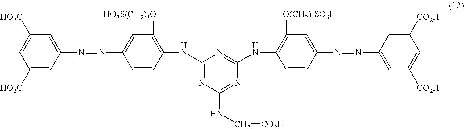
C1([HO2C])=CC(N=NC2=CC([HO3S(CH2)3O])=C(NC3=NC(NC[CO2H])=NC(NC4=C([O(CH2)3SO3H])C=C(N=NC5=CC([CO2H])=CC([CO2H])=C5)C=C4)=N3)C=C2)=CC([HO2C])=C1
